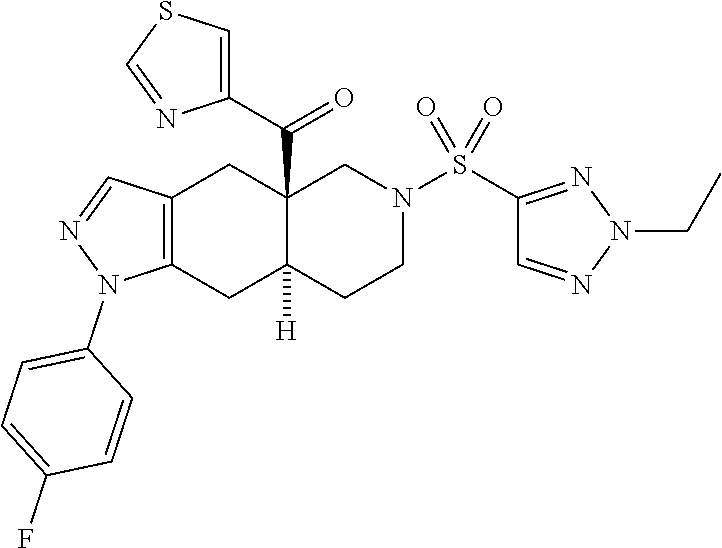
C1(C(=O)C23CC4=C(CC2([H])CCN(S(C2=NN(CC)N=C2)(=O)=O)C3)N(C2=CC=C(F)C=C2)N=C4)=CSC=N1
